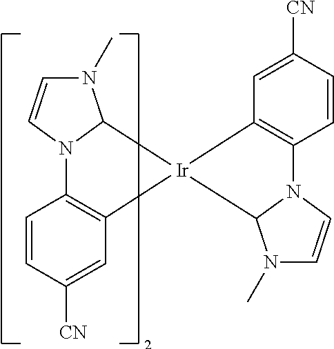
N1(C)C=CN2C1[Ir]1(C3=C2C=CC([CN])=C3)C2=C(C=CC([CN])=C2)N2C1N(C)C=C2
